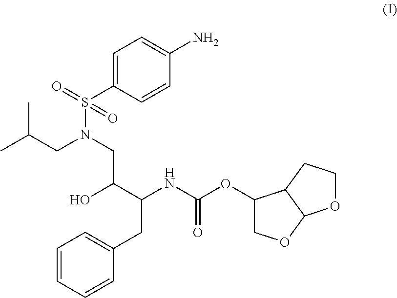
C1=CC=CC(CC(NC(OC2COC3C2CCO3)=O)C(O)CN(S(C2=CC=C(N)C=C2)(=O)=O)CC(C)C)=C1
